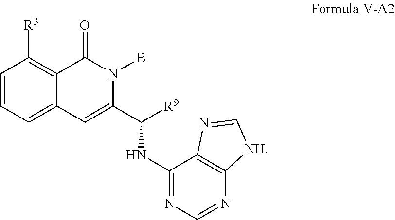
C1=CC=C2C(=C1[R3])C(=O)N(B)C(C([R9])NC1=NC=NC3=C1N=C[NH]3)=C2
